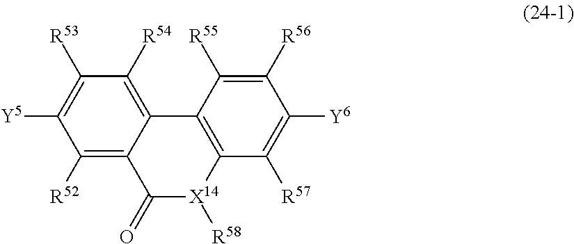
C1([R52])=C2C(=C([R54])C([R53])=C1[Y5])C1=C([X14]([R58])C2=O)C([R57])=C([Y6])C([R56])=C1[R55]
